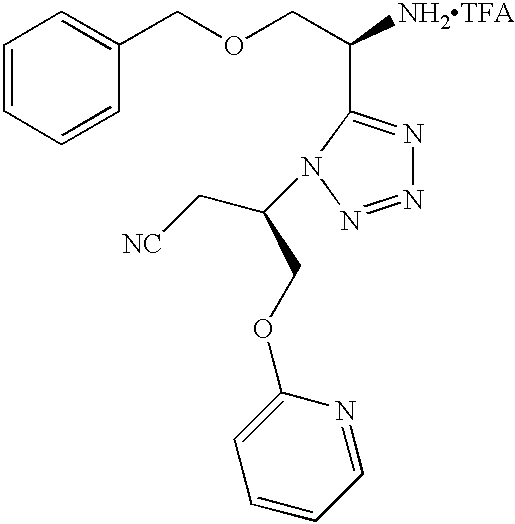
C(COC1=CC=CC=N1)(C[NC])N1C(C(COCC2=CC=CC=C2)[NH2TFA])=NN=N1
